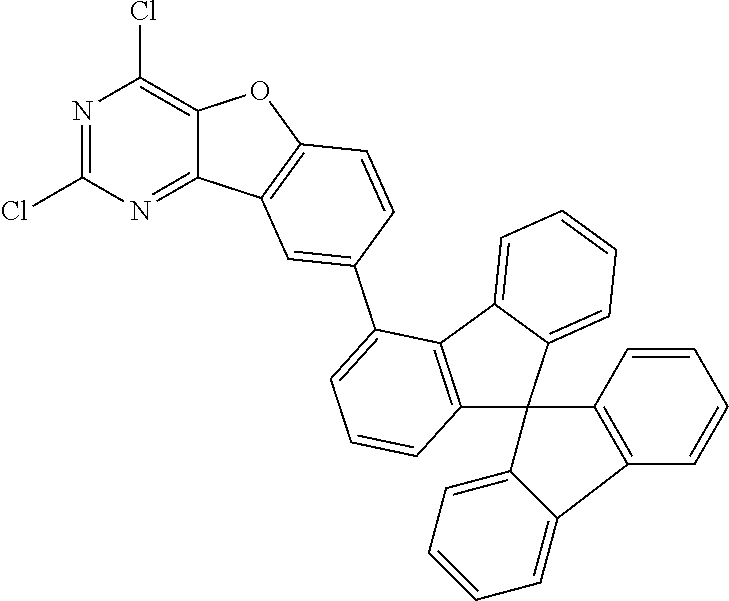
N1=C(Cl)N=C2C(=C1Cl)OC1=C2C=C(C2=CC=CC3=C2C2=CC=CC=C2C32C3=C(C=CC=C3)C3=CC=CC=C23)C=C1
